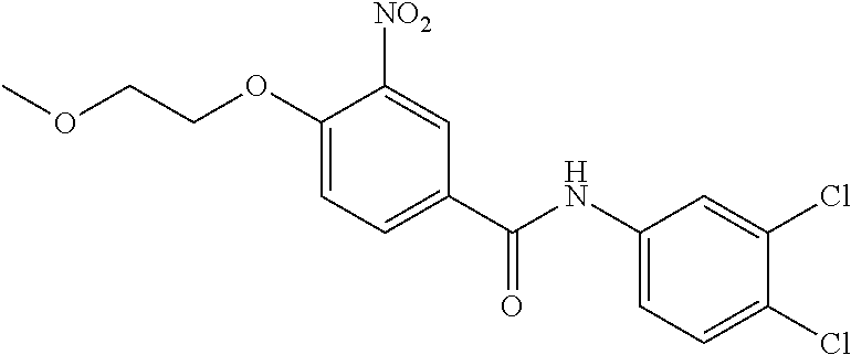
C1(OCCOC)=CC=C(C(NC2=CC=C(Cl)C(Cl)=C2)=O)C=C1[NO2]
